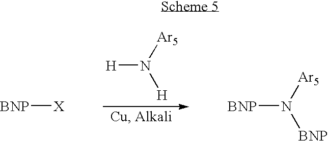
[H]N([Ar5])[H].[BNP][X].[BNP]N([Ar5])[BNP]
